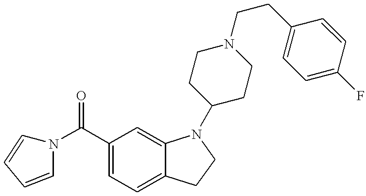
C1(C(N2C=CC=C2)=O)=CC=C2C(=C1)N(C1CCN(CCC3=CC=C(F)C=C3)CC1)CC2
